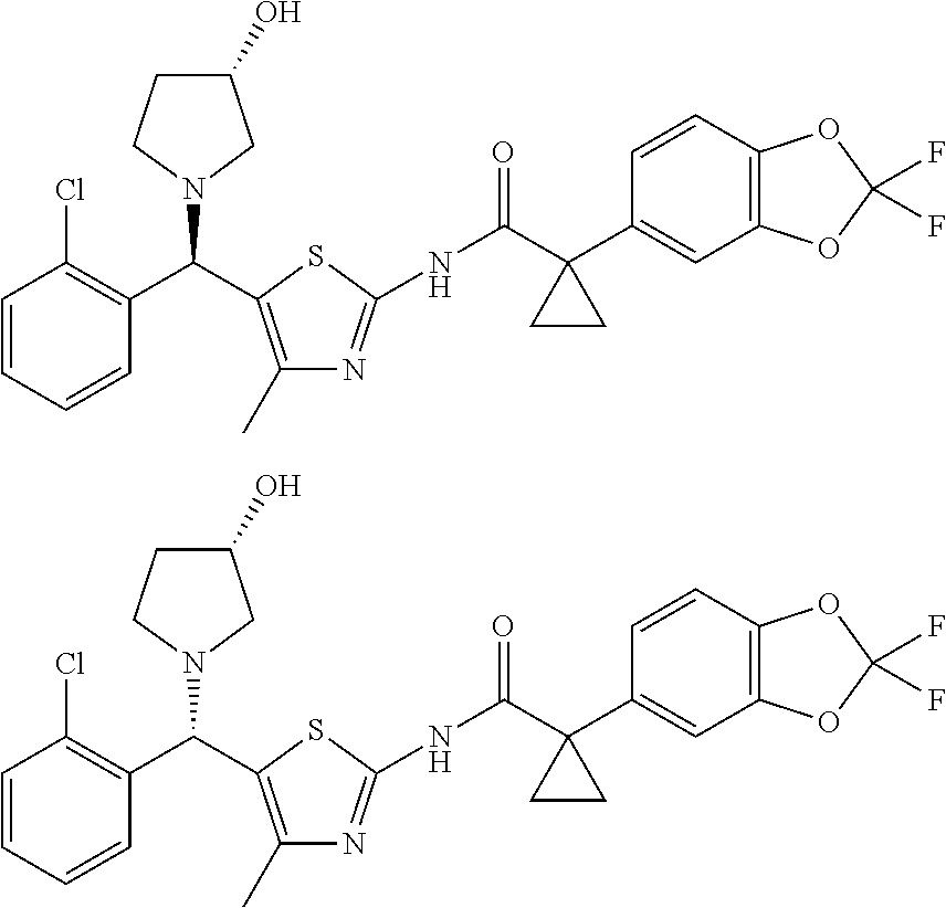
C1=CC=CC(C(C2=C(C)N=C(NC(C3(C4=CC5=C(C=C4)OC(F)(F)O5)CC3)=O)S2)N2CC(O)CC2)=C1Cl.C1=CC=CC(C(C2=C(C)N=C(NC(C3(C4=CC5=C(C=C4)OC(F)(F)O5)CC3)=O)S2)N2CC(O)CC2)=C1Cl
